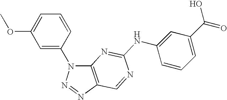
C1=C(N2C3=C(N=N2)C=NC(NC2=CC(C(O)=O)=CC=C2)=N3)C=CC=C1OC
